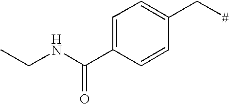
C1=C(C(NCC)=O)C=CC(C[#])=C1
